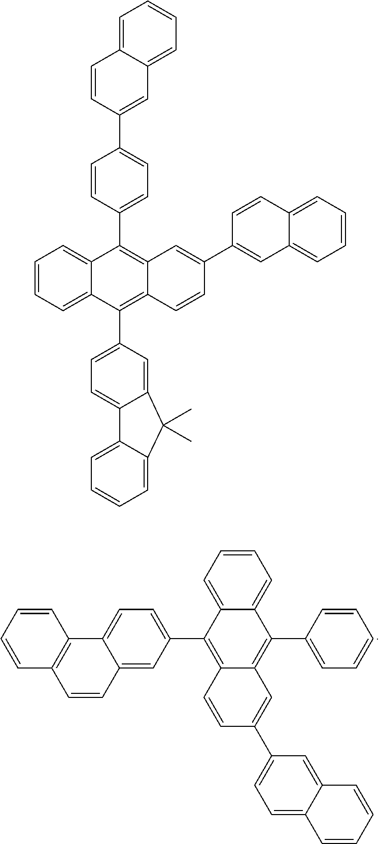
C12=CC(C3=C4C(=C(C5=CC=CC=C5)C5=CC=CC=C35)C=C(C3=CC=C5C(=C3)C=CC=C5)C=C4)=CC=C1C1=C(C=C2)C=CC=C1.C1=CC(C2=CC=C(C3=C4C(=C(C5=CC=C6C(=C5)C(C)(C)C5=CC=CC=C65)C5=CC=CC=C35)C=CC(C3=CC5=CC=CC=C5C=C3)=C4)C=C2)=CC2=CC=CC=C12
